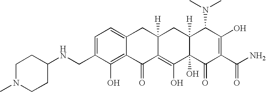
N(CC1=CC=C2C(=C1O)C(=O)C1=C(O)C3(O)C([H])(CC1([H])C2)C(N(C)C)C(O)=C(C(N)=O)C3=O)C1CCN(C)CC1
